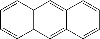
C1=CC2=C(C=C1)C=C1C(=C2)C=CC=C1
